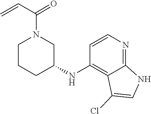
C(C=C)(=O)N1CCCC(NC2=C3C(Cl)=CNC3=NC=C2)C1
